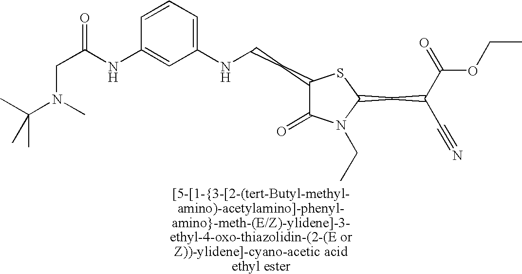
C1(CCNC2=CC=CC(NC(CN(C(C)(C)C)C)=O)=C2)C(=O)N(CC)C(CC(C(=O)OCC)C#N)S1
